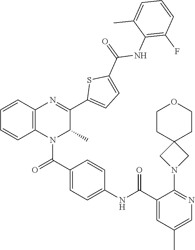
C1(C)=CN=C(N2CC3(C2)CCOCC3)C(C(NC2=CC=C(C(=O)N3C(C)C(C4=CC=C(C(=O)NC5=C(F)C=CC=C5C)S4)=NC4=C3C=CC=C4)C=C2)=O)=C1
